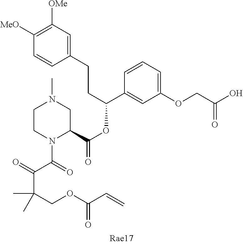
C1(CCC(OC(=O)C2CN(C)CCN2C(=O)C(=O)C(COC(C=C)=O)(C)C)C2=CC(OCC(O)=O)=CC=C2)=CC([OMe])=C([MeO])C=C1
